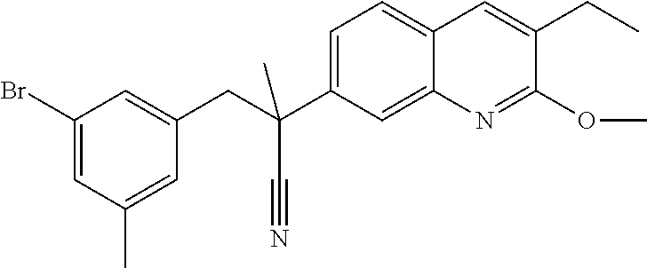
C1(Br)=CC(C)=CC(CC(C2=CC=C3C(=C2)N=C(OC)C(CC)=C3)(C)C#N)=C1
